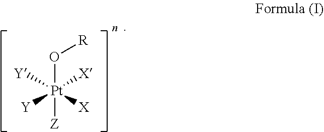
O([Pt]([Z])([Y])([Y])([X])[X])[R]
